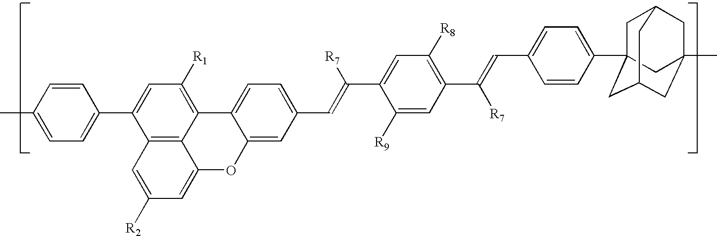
C12=C3C(=C([R1])C=C1C1=CC=C(C)C=C1)C1=CC=C(C=C(C4=CC([R8])=C(C(=CC5=CC=C(C67CC8CC(C)(CC(C6)C8)C7)C=C5)[R7])C=C4[R9])[R7])C=C1OC3=CC([R2])=C2
